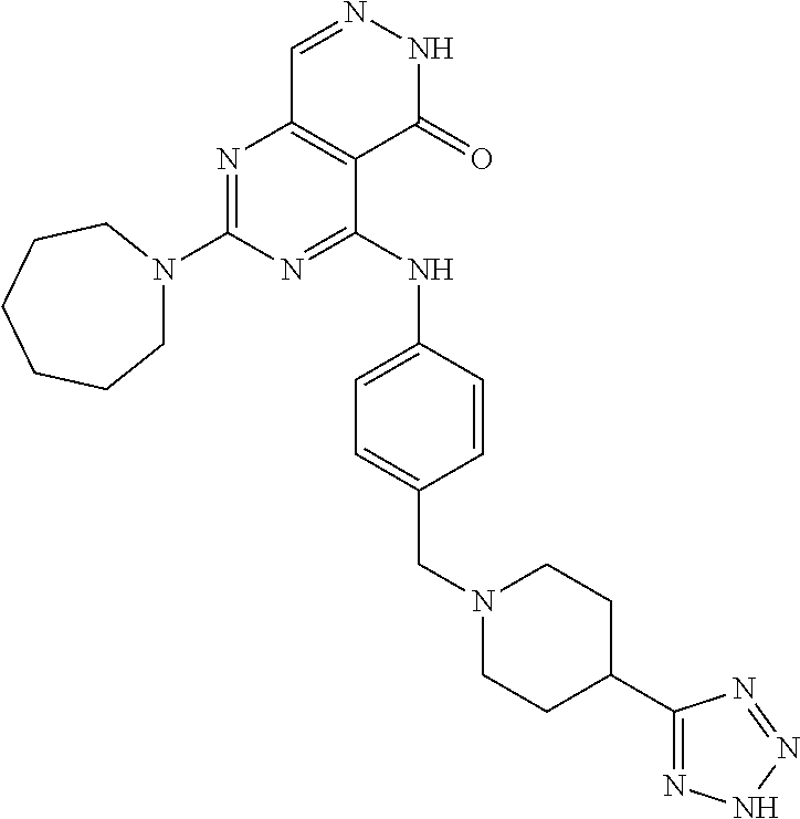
N1=C(N2CCCCCC2)N=C(NC2=CC=C(CN3CCC(C4=NNN=N4)CC3)C=C2)C2=C1C=NNC2=O
